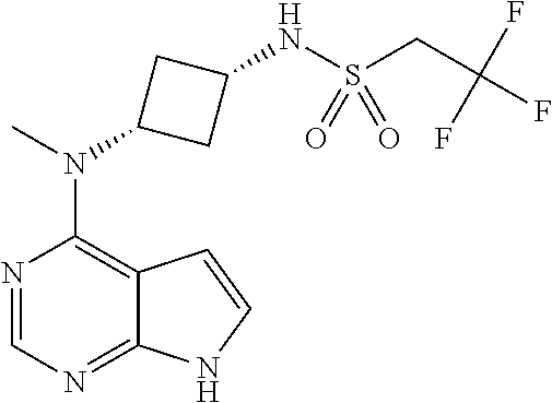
N1=CN=C2C(=C1N(C)C1CC(NS(CC(F)(F)F)(=O)=O)C1)C=CN2
